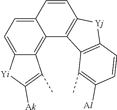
C12=CC=C3C(=C1C1=C(C=C2)[Yj]C2=C1C(C)=C([Al])C=C2)C(C)=C([Ak])[Yi]3
